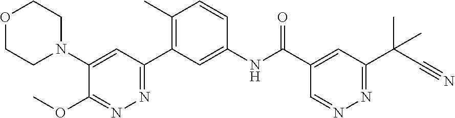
C1(N2CCOCC2)=CC(C2=C(C)C=CC(NC(C3=CC(C(C#N)(C)C)=NN=C3)=O)=C2)=NN=C1OC
